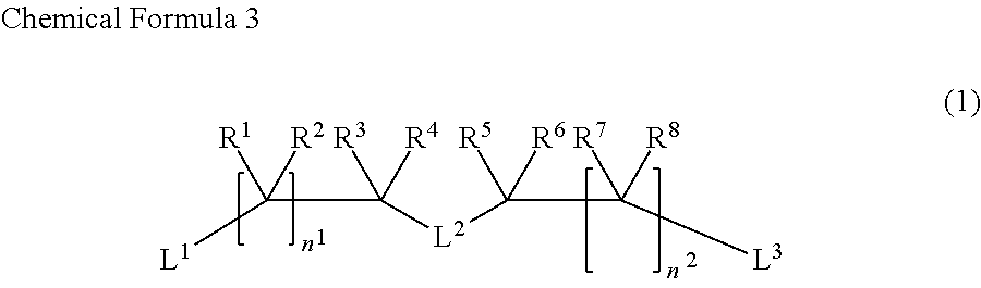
[L1]C(C([L2]C(C([L3])([R8])[R7])([R6])[R5])([R4])[R3])([R2])[R1]
